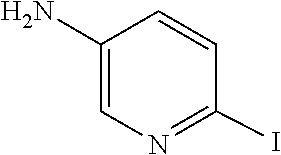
IC1=NC=C(N)C=C1
